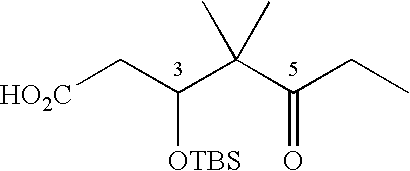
[HO2C]CC(C(C(CC)=O)(C)C)[OTBS]
